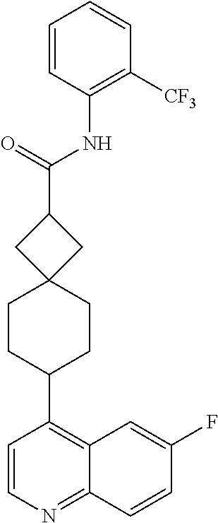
C1=CN=C2C(=C1C1CCC3(CC1)CC(C(=O)NC1=C([CF3])C=CC=C1)C3)C=C(F)C=C2
